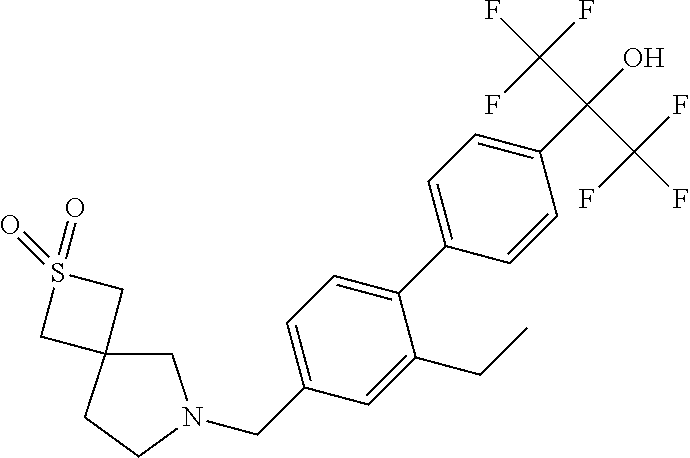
C(C1=CC=C(C2=CC=C(C(O)(C(F)(F)F)C(F)(F)F)C=C2)C(CC)=C1)N1CC2(CC1)CS(=O)(=O)C2
